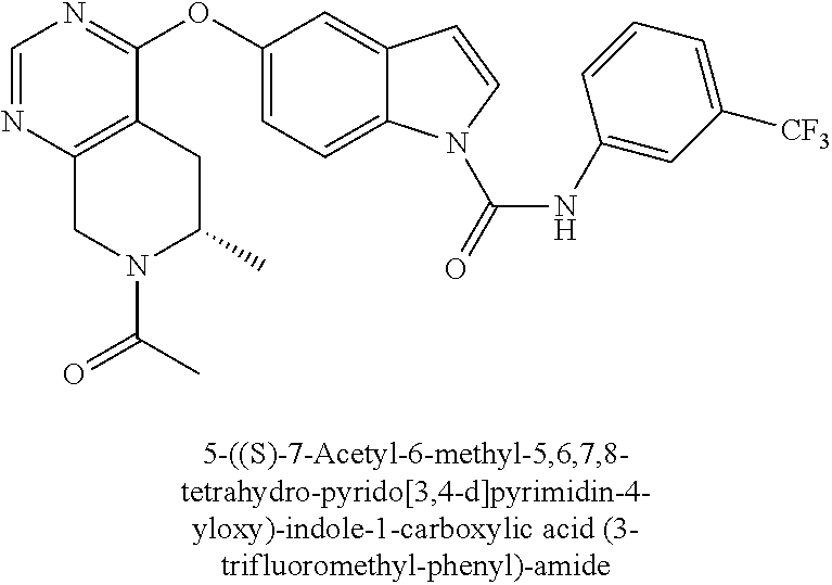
C1(OC2=CC=C3C(=C2)C=CN3C(=O)NC2=CC([CF3])=CC=C2)=NC=NC2=C1CC(C)N(C(C)=O)C2
